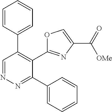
N1=CC(C2=CC=CC=C2)=C(C2=NC(C([OMe])=O)=CO2)C(C2=CC=CC=C2)=N1
